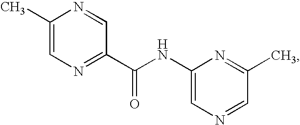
C1(C)=CN=C(C(NC2=CN=CC(C)=N2)=O)C=N1
